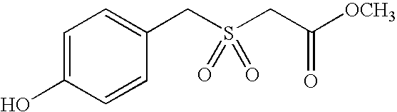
OC1=CC=C(CS(CC([OCH3])=O)(=O)=O)C=C1
